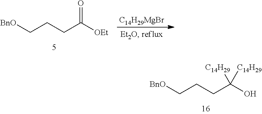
C(CCC(O)([C14H29])[C14H29])[BnO].C(CCC([OEt])=O)[BnO].[C14H29MgBr]
